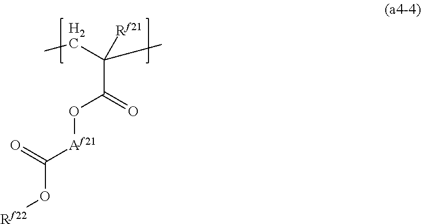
C(O[Rf22])(=O)[Af21]OC(=O)C(C)(CC)[Rf21]
